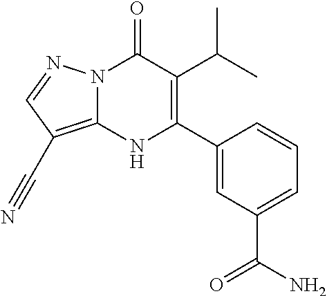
N12C(=C(C#N)C=N1)NC(C1=CC(C(N)=O)=CC=C1)=C(C(C)C)C2=O
